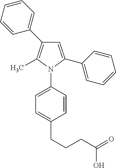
C1=C(C2=CC=CC=C2)N(C2=CC=C(CCCC(=O)O)C=C2)C(C)=C1C1=CC=CC=C1
